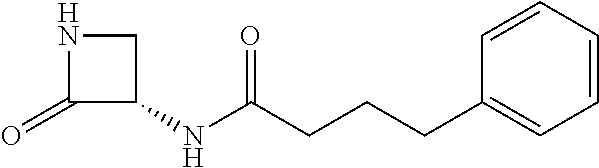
N1C(=O)C(NC(CCCC2=CC=CC=C2)=O)C1
